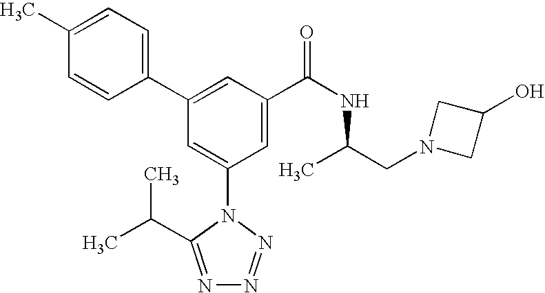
C1(C2=CC(C(NC(CN3CC(O)C3)C)=O)=CC(N3C(C(C)C)=NN=N3)=C2)=CC=C(C)C=C1
